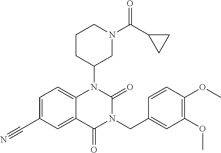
C1=C(C#N)C=C2C(=C1)N(C1CN(C(C3CC3)=O)CCC1)C(=O)N(CC1=CC(OC)=C(OC)C=C1)C2=O
